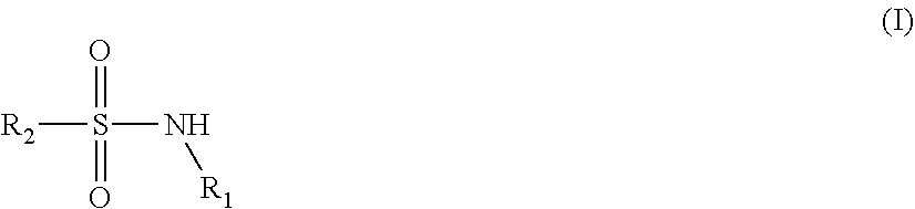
[R2]S(=O)(=O)N[R1]
